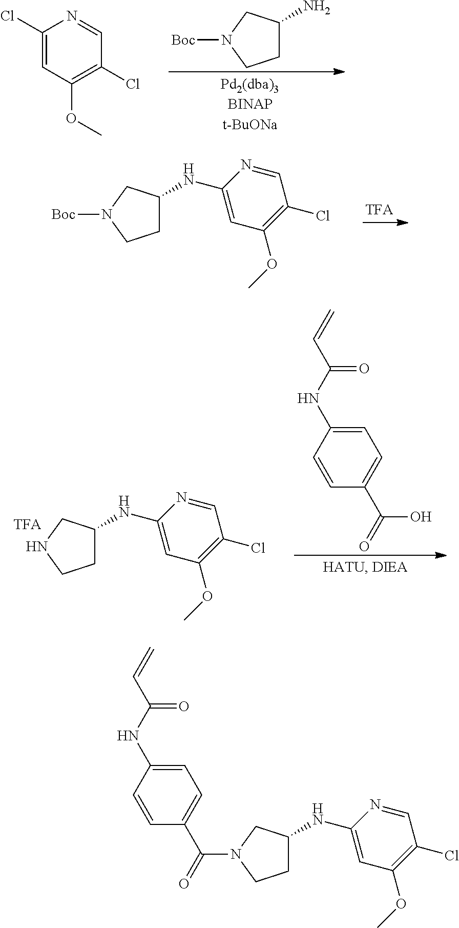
C1C(NC2=CC(OC)=C(Cl)C=N2)CN([Boc])C1.C1(Cl)=CC(OC)=C(Cl)C=N1.C1C(N)CN([Boc])C1.C1C(NC2=CC(OC)=C(Cl)C=N2)CNC1.[TFA].C1=C(NC(C=C)=O)C=CC(C(=O)O)=C1.C1=C(NC(C=C)=O)C=CC(C(=O)N2CC(NC3=CC(OC)=C(Cl)C=N3)CC2)=C1
